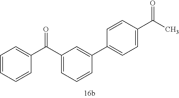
C1=CC=CC(C(C2=CC=CC(C3=CC=C(C(C)=O)C=C3)=C2)=O)=C1
